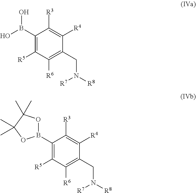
C1(B(O)O)=C([R5])C([R6])=C(CN([R8])[R7])C([R4])=C1[R3].C1(B2OC(C)(C)C(C)(C)O2)=C([R5])C([R6])=C(CN([R8])[R7])C([R4])=C1[R3]
